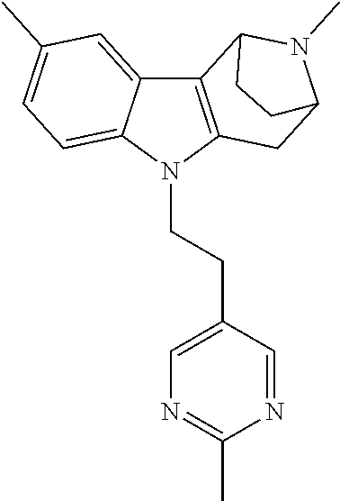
C12=CC(C)=CC=C1N(CCC1=CN=C(C)N=C1)C1=C2C2N(C)C(C1)CC2
